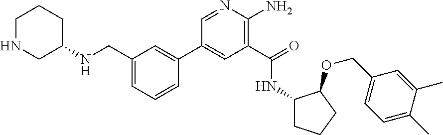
C1(C2=CC(CNC3CCCNC3)=CC=C2)=CC(C(=O)NC2CCCC2OCC2=CC=C(C)C(C)=C2)=C(N)N=C1
